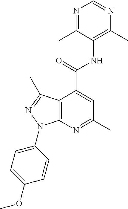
N1=C(C)C(NC(C2=CC(C)=NC3=C2C(C)=NN3C2=CC=C(OC)C=C2)=O)=C(C)N=C1
